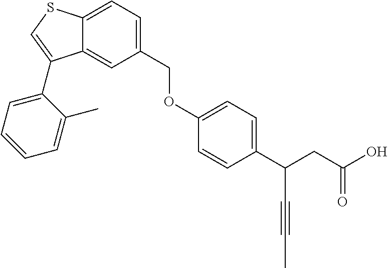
C1(COC2=CC=C(C(CC(O)=O)C#CC)C=C2)=CC=C2C(=C1)C(C1=CC=CC=C1C)=CS2
